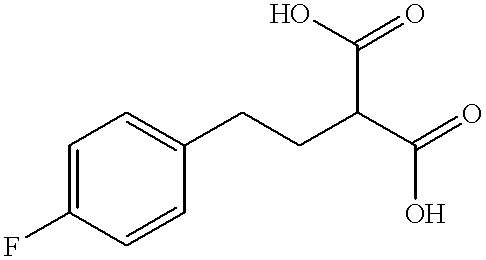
C1=C(F)C=CC(CCC(C(=O)O)C(O)=O)=C1
